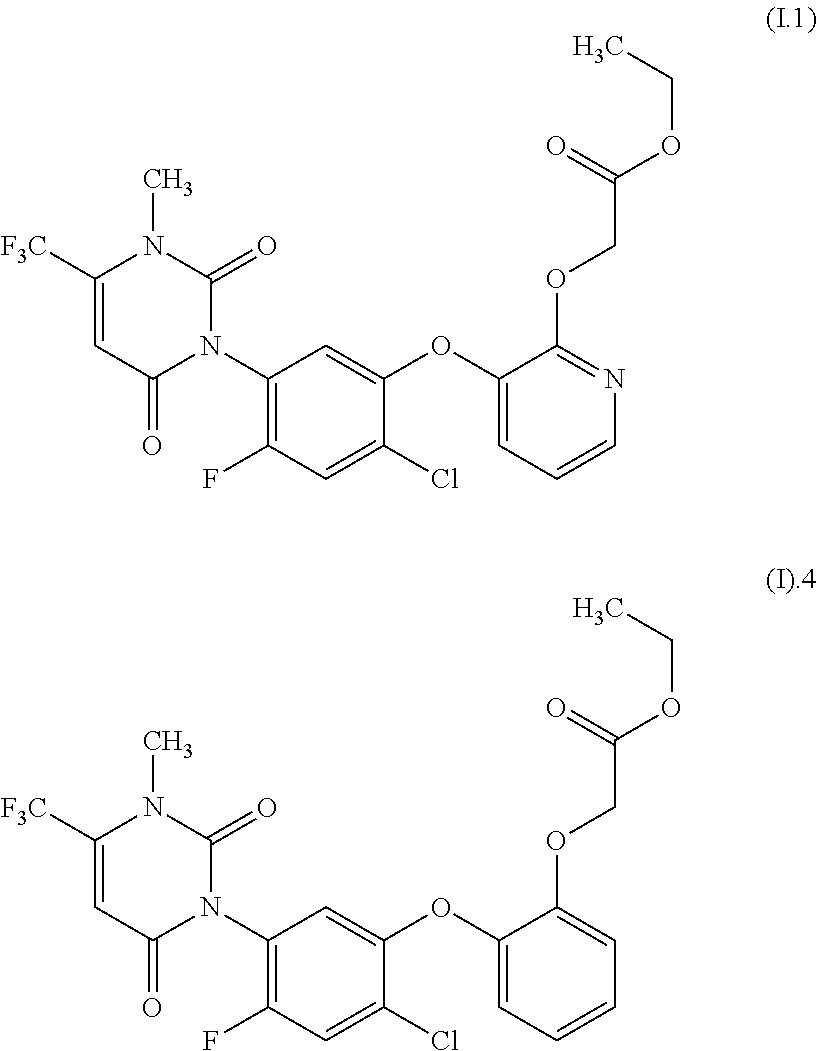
C1([F3C])=CC(=O)N(C2=C(F)C=C(Cl)C(OC3=CC=CN=C3OCC(OCC)=O)=C2)C(=O)N1C.C1([F3C])=CC(=O)N(C2=C(F)C=C(Cl)C(OC3=CC=CC=C3OCC(OCC)=O)=C2)C(=O)N1C
